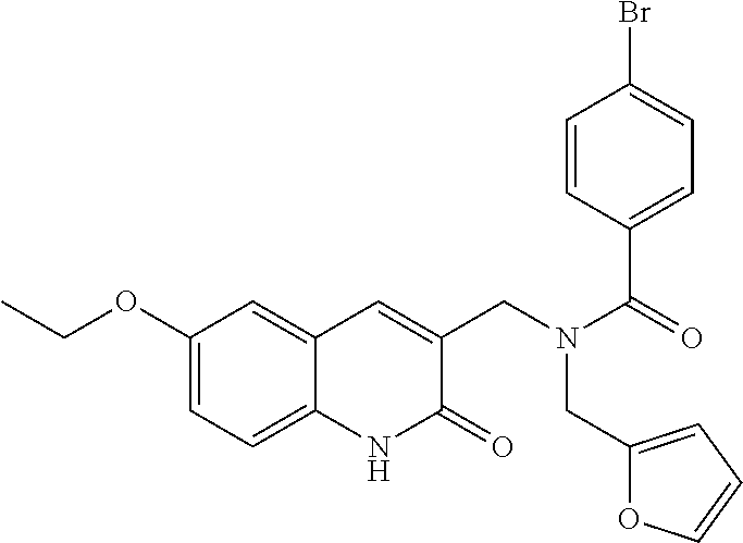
C1(OCC)=CC=C2C(=C1)C=C(CN(C(=O)C1=CC=C(Br)C=C1)CC1=CC=CO1)C(=O)N2
